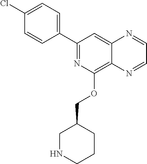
C1(C2=CC=C(Cl)C=C2)=NC(OCC2CNCCC2)=C2C(=C1)N=CC=N2
